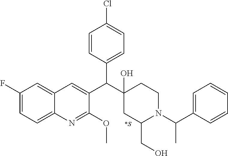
C1(F)=CC=C2C(=C1)C=C(C(C1(O)CC(CO)N(C(C3=CC=CC=C3)C)CC1)C1=CC=C(Cl)C=C1)C(OC)=N2.[*S]
